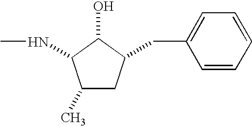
OC1C(CC2=CC=CC=C2)CC(C)C1NC
